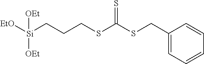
[EtO][Si](CCCSC(SCC1=CC=CC=C1)=S)([OEt])[OEt]
